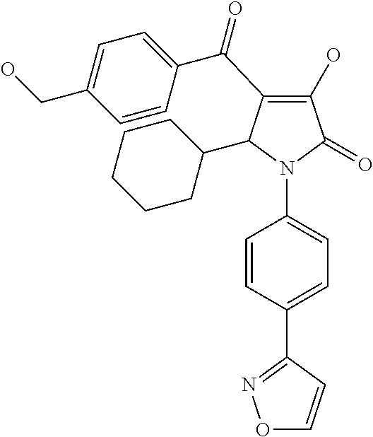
C1(O)=C(C(C2=CC=C(CO)C=C2)=O)C(C2CCCCC2)N(C2=CC=C(C3=NOC=C3)C=C2)C1=O
